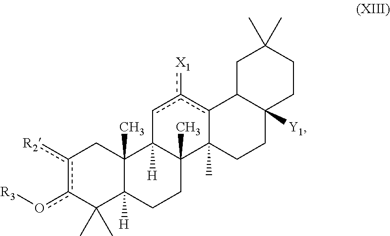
CC1(C)c(o[R3])c([R2])CC2(C)C3([H])cc([X1])c4C5CC(C)(C)CCC5([Y1])CCC4(C)C3(C)CCC12[H]
